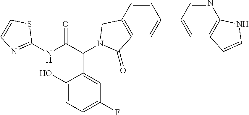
C1(NC(C(C2=CC(F)=CC=C2O)N2CC3=C(C=C(C4=CC5=C(N=C4)NC=C5)C=C3)C2=O)=O)=NC=CS1
